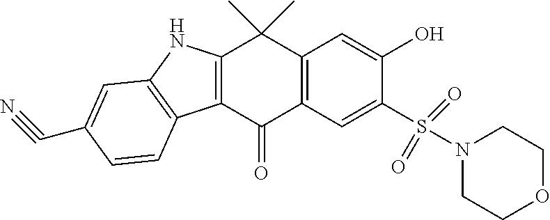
C12=C(C(=O)C3=C(C1(C)C)C=C(O)C(S(N1CCOCC1)(=O)=O)=C3)C1=C(N2)C=C(C#N)C=C1
